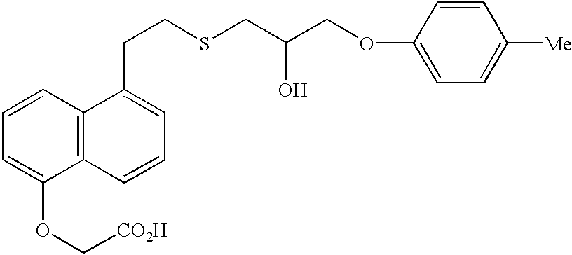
C1=CC=C(OC[CO2H])C2=C1C(CCSCC(COC1=CC=C([Me])C=C1)O)=CC=C2
